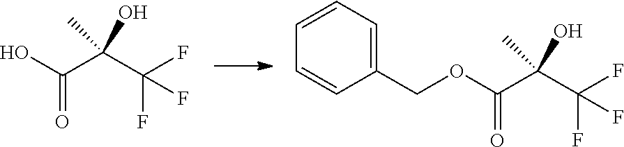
OC(=O)C(C(F)(F)F)(O)C.O(C(=O)C(C(F)(F)F)(O)C)CC1=CC=CC=C1
